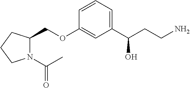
C1(COC2=CC(C(CCN)O)=CC=C2)N(C(C)=O)CCC1
